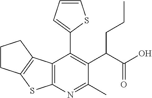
C12=C(N=C(C)C(C(C(O)=O)CCC)=C1C1=CC=CS1)SC1=C2CCC1
